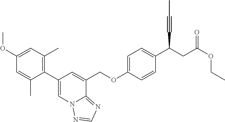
C1(C2=C(C)C=C(OC)C=C2C)=CN2C(=NC=N2)C(COC2=CC=C(C(CC(OCC)=O)C#CC)C=C2)=C1
